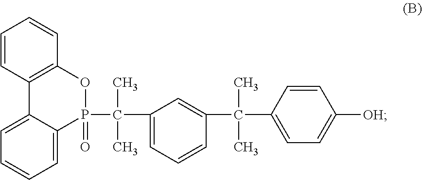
C1=CC2=C(C=C1)OP(C(C)(C)C1=CC=CC(C(C3=CC=C([OH])C=C3)(C)C)=C1)(=O)C1=CC=CC=C21
